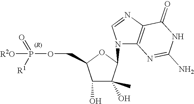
C1(O)C(C)(O)C(N2C3=C(N=C2)C(=O)NC(N)=N3)OC1COP([R2O])(=O)[R1]
